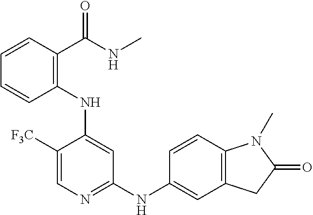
C1=CC=CC(NC2=CC(NC3=CC4=C(C=C3)N(C)C(=O)C4)=NC=C2[F3C])=C1C(NC)=O
